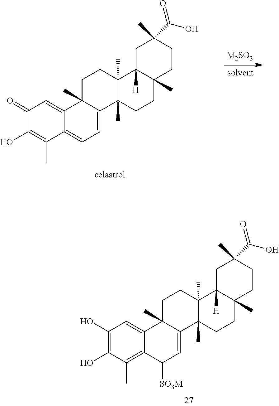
C1C2([H])C(C)(CCC1(C(O)=O)C)CCC1(C)C2(C)CCC2(C)C1=CC([SO3M])C1=C(C)C(O)=C(O)C=C21.C1C2([H])C(C)(CCC1(C(O)=O)C)CCC1(C)C2(C)CCC2(C)C1=CC=C1C2=CC(=O)C(O)=C1C
